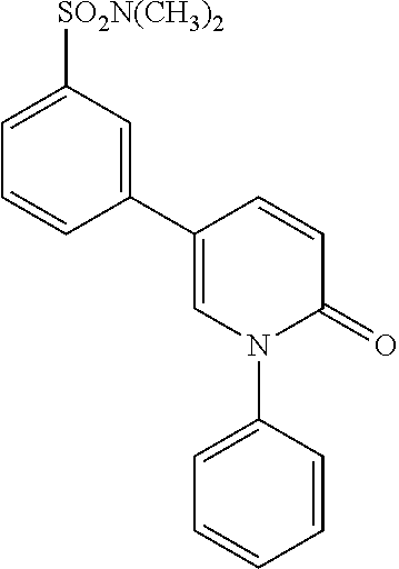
C1(C2=CC([SO2N(CH3)2])=CC=C2)=CN(C2=CC=CC=C2)C(=O)C=C1
